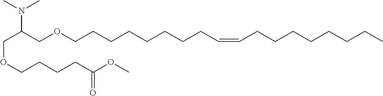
C(C(COCCCCCCCCC=CCCCCCCCC)N(C)C)OCCCCC(OC)=O
